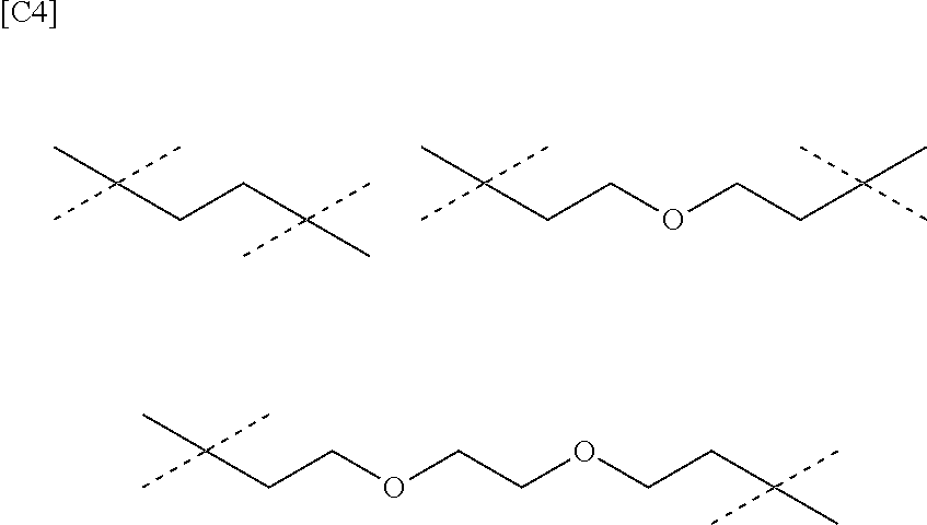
C(CCC(C)(C)C)(C)(C)C.C(CCOCCC(C)(C)C)(C)(C)C.C(CCOCCOCCC(C)(C)C)(C)(C)C.[[C4]]
